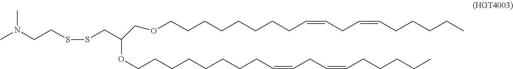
C(C=CCCCCC)C=CCCCCCCCCOCC(OCCCCCCCCC=CCC=CCCCCC)CSSCCN(C)C
